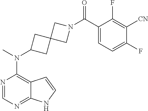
N1=CN=C2C(=C1N(C)C1CC3(C1)CN(C(C1=CC=C(F)C([CN])=C1F)=O)C3)C=CN2
